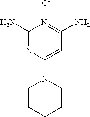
C1(N)=NC(N2CCCCC2)=CC(N)=[N+]1[O-]
